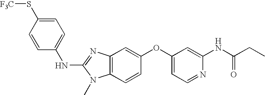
C1=C(S[F3C])C=CC(NC2=NC3=C(N2C)C=CC(OC2=CC=NC(NC(CC)=O)=C2)=C3)=C1
